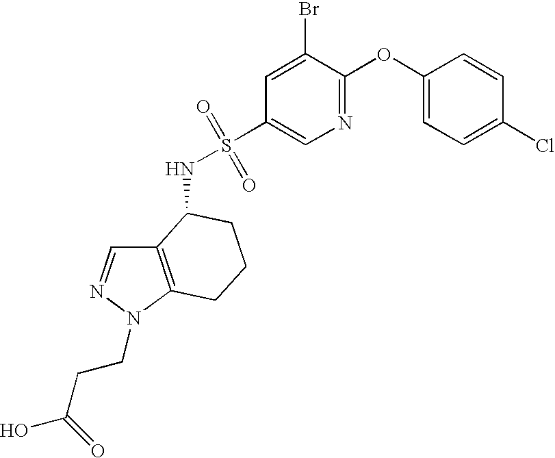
N1=C(OC2=CC=C(Cl)C=C2)C(Br)=CC(S(NC2C3=C(N(CCC(O)=O)N=C3)CCC2)(=O)=O)=C1
